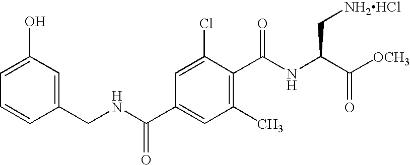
C1(Cl)=CC(C(NCC2=CC(O)=CC=C2)=O)=CC(C)=C1C(NC(C([OCH3])=O)C[NH2HCl])=O
